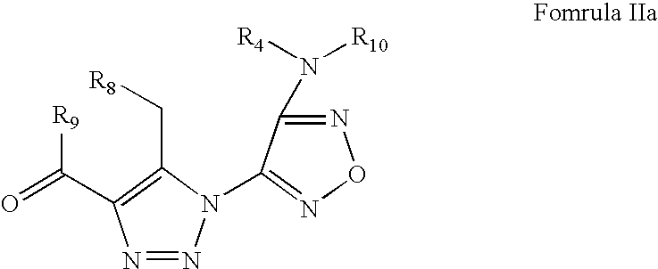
N1=NN(C2=NON=C2N([R4])[R10])C(C[R8])=C1C(=O)[R9]
